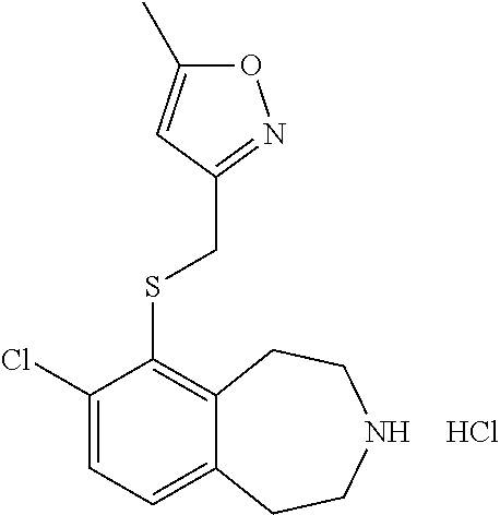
C1(Cl)=CC=C2C(=C1SCC1=NOC(C)=C1)CCNCC2.Cl
